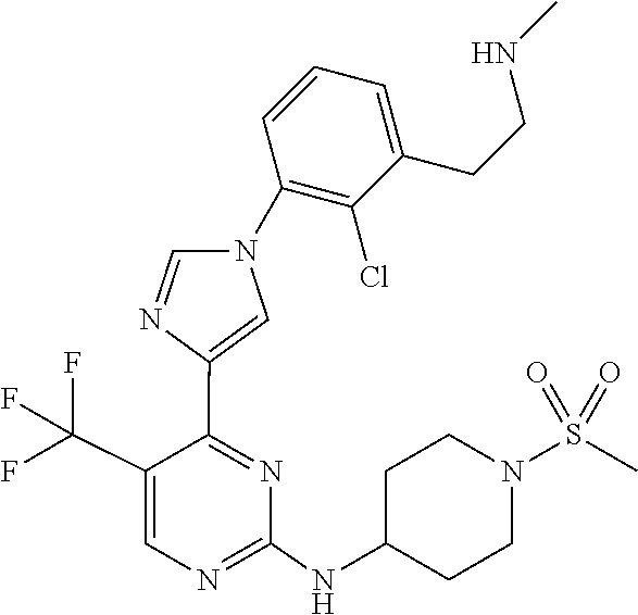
C1=C(C(F)(F)F)C(C2=CN(C3=C(Cl)C(CCNC)=CC=C3)C=N2)=NC(NC2CCN(S(C)(=O)=O)CC2)=N1
